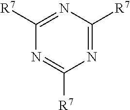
C1([R7])=NC([R7])=NC([R7])=N1
